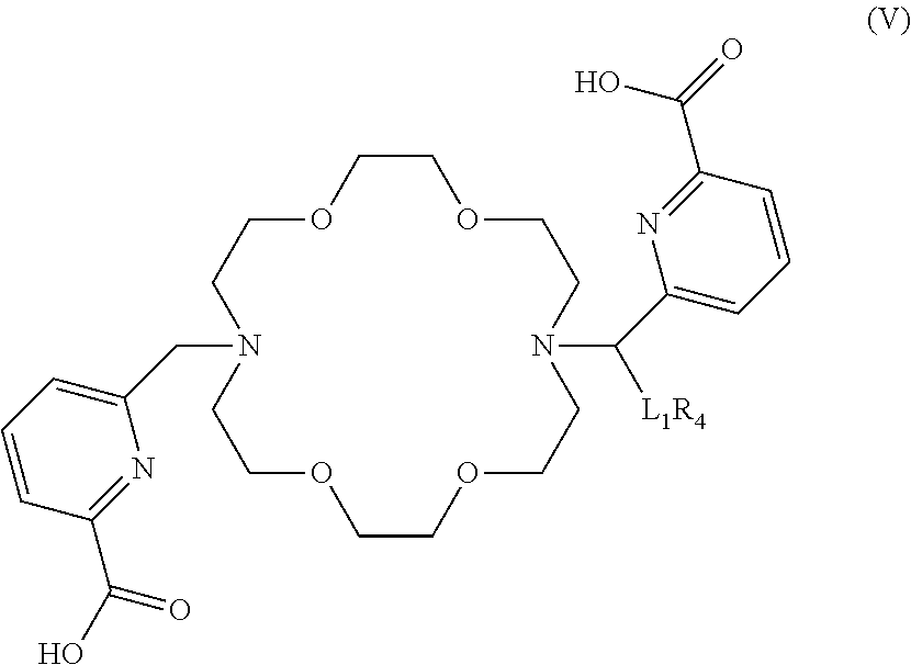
C1=CC(C(O)=O)=NC(CN2CCOCCOCCN(C([L1R4])C3=CC=CC(C(O)=O)=N3)CCOCCOCC2)=C1
